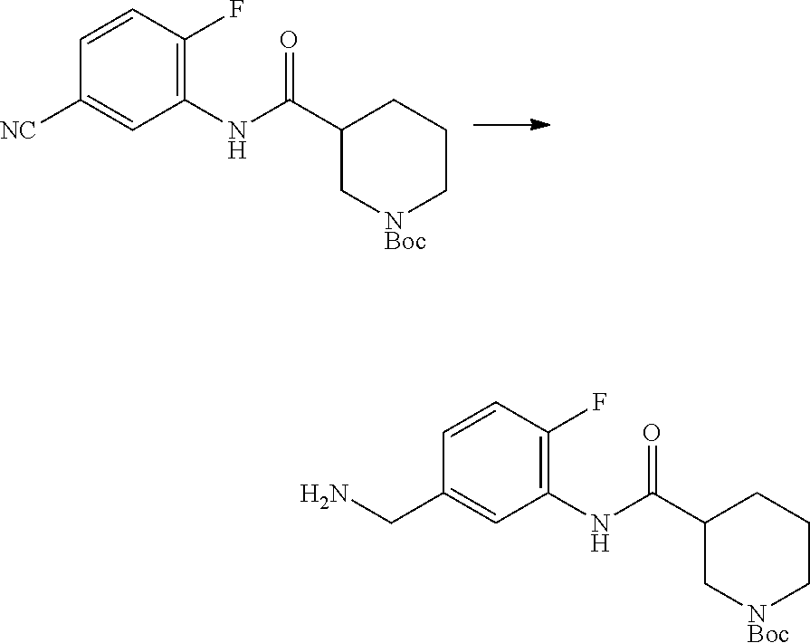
C1CC[NBoc]CC1C(=O)NC1=C(F)C=CC(CN)=C1.C1CC[NBoc]CC1C(=O)NC1=C(F)C=CC([NC])=C1
